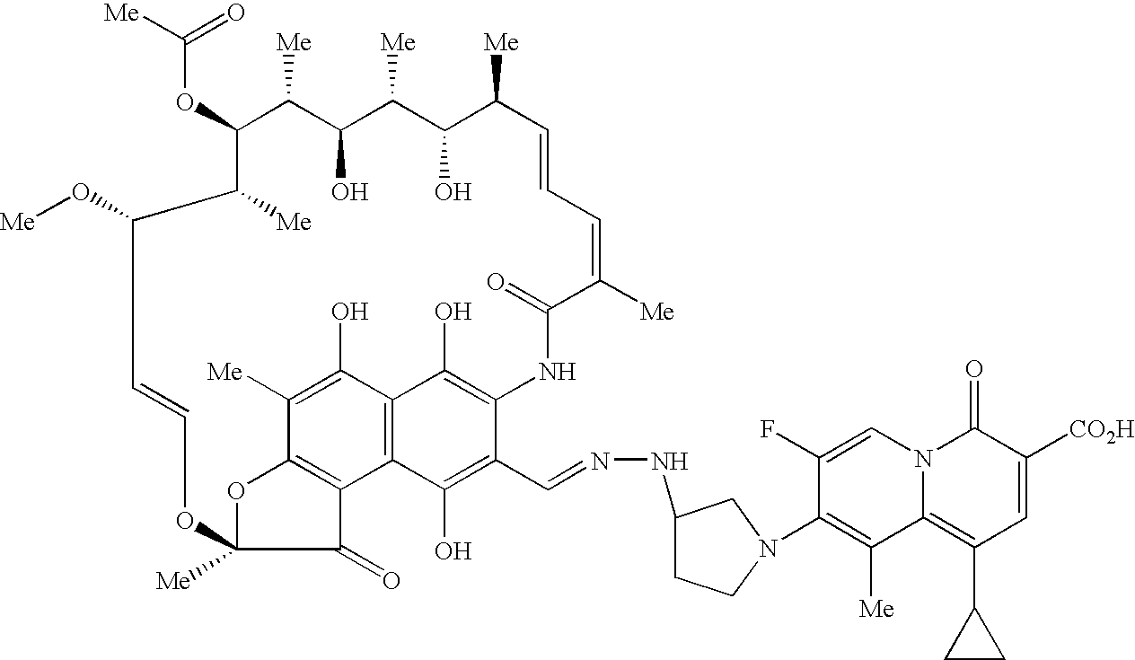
C(OC1C([Me])C(O[Me])C=COC2([Me])OC3=C(C4=C(C(O)=C(NC(=O)C([Me])=CC=CC([Me])C(O)C([Me])C(O)C1[Me])C(C=NNC1CCN(C5=C([Me])C6=C(C7CC7)C=C([CO2H])C(=O)N6C=C5F)C1)=C4O)C(O)=C3[Me])C2=O)([Me])=O
